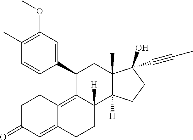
C1(C)=C(OC)C=C(C2C3=C4C(=CC(=O)CC4)CCC3([H])C3([H])C(C)(C2)C(O)(C#CC)CC3)C=C1
